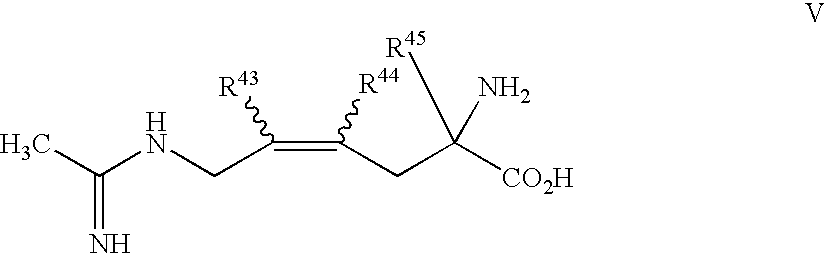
C(NCC(=C(CC([CO2H])([R45])N)[R44])[R43])(C)=N
